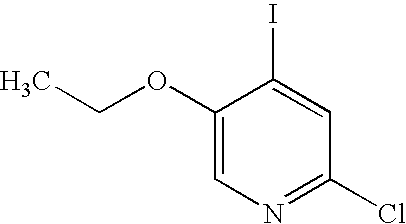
C1(OCC)=CN=C(Cl)C=C1I
